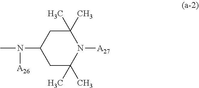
N(C1CC(C)(C)N([A27])C(C)(C)C1)([A26])C
